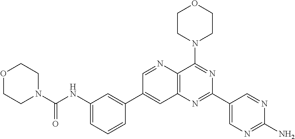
C1(NC(N2CCOCC2)=O)=CC=CC(C2=CC3=C(C(N4CCOCC4)=NC(C4=CN=C(N)N=C4)=N3)N=C2)=C1
